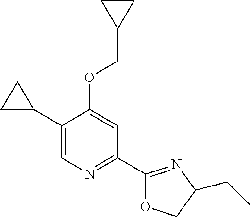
C1(C2CC2)=CN=C(C2=NC(CC)CO2)C=C1OCC1CC1
